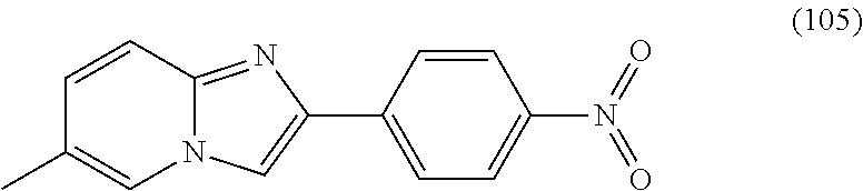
C1(C2=CN3C(=N2)C=CC(C)=C3)=CC=C(N(=O)=O)C=C1
